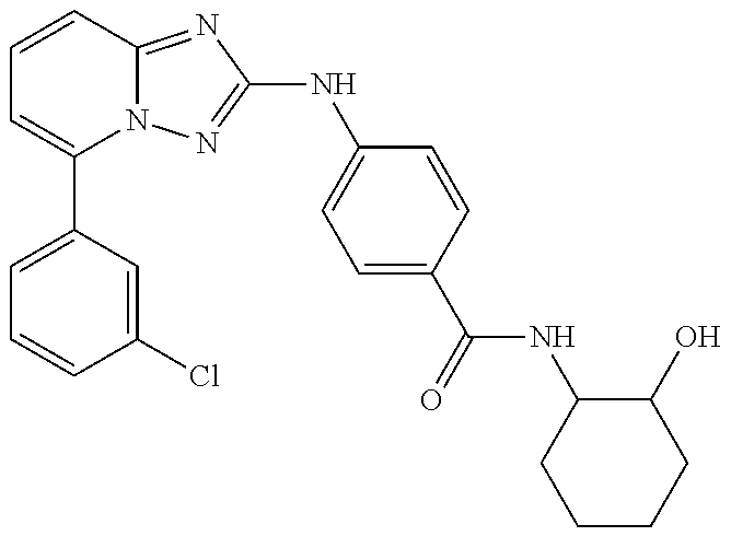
C1(C2=CC=CC(Cl)=C2)=CC=CC2=NC(NC3=CC=C(C(=O)NC4CCCCC4O)C=C3)=NN12
